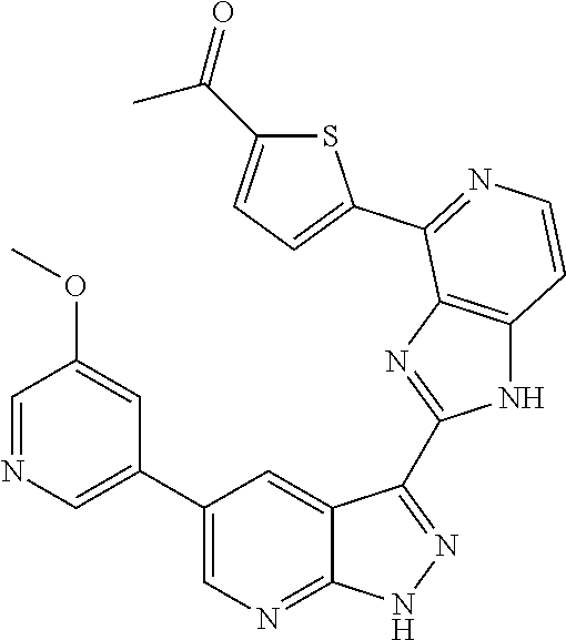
C1=NC=C(C2=CN=C3C(=C2)C(C2=NC4=C(N2)C=CN=C4C2=CC=C(C(=O)C)S2)=N[N H]3)C=C1OC
